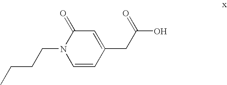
CCCCN1C=CC(CC(O)=O)=CC1=O
